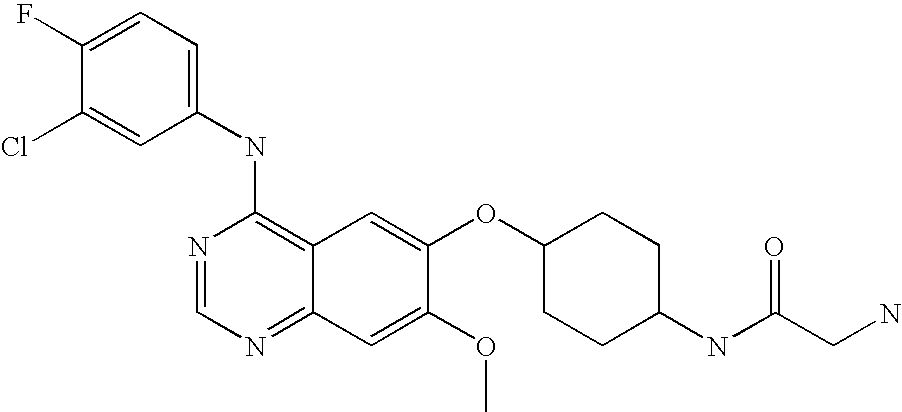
C1(NC2=C3C(=NC=N2)C=C(OC)C(OC2CCC(NC(CN)=O)CC2)=C3)=CC=C(F)C(Cl)=C1
